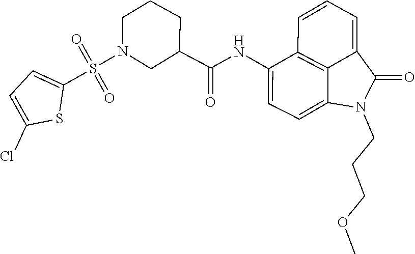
C1(C(NC2=CC=C3C4=C2C=CC=C4C(=O)N3CCCOC)=O)CN(S(=O)(=O)C2=CC=C(Cl)S2)CCC1
